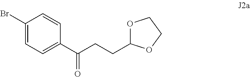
C1(Br)=CC=C(C(CCC2OCCO2)=O)C=C1
